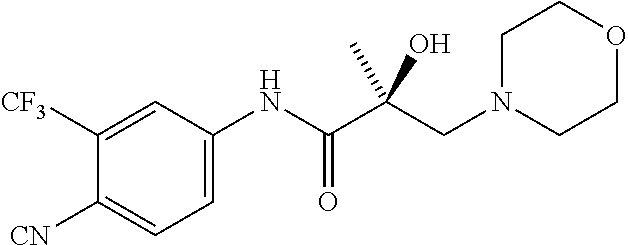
C1=C(NC(C(CN2CCOCC2)(O)C)=O)C=C([CF3])C([CN])=C1
